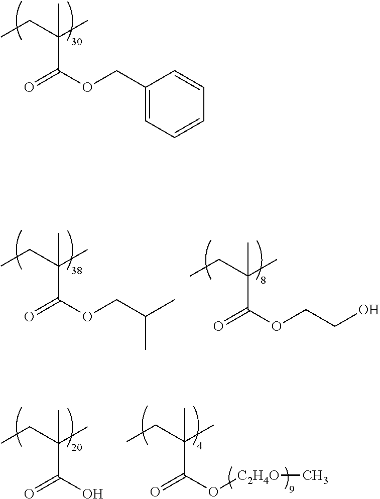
C1(COC(=O)C(CC)(C)C)=CC=CC=C1.O(C(=O)C(CC)(C)C)CC(C)C.O(C(=O)C(CC)(C)C)CCO.O(C(=O)C(CC)(C)C)[C2H4O]C.OC(=O)C(CC)(C)C
